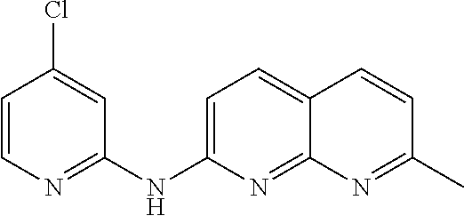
C1=CN=C(NC2=CC=C3C(=N2)N=C(C)C=C3)C=C1Cl
